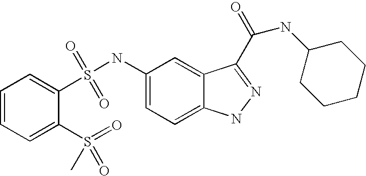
C1=CC=C(S(=O)(=O)C)C(S(NC2=CC=C3C(=C2)C(C(=O)NC2CCCCC2)=NN3)(=O)=O)=C1
